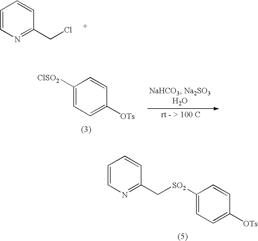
C1([ClSO2])=CC=C([OTs])C=C1.C1=CN=C(C[SO2]C2=CC=C([OTs])C=C2)C=C1.C1=CN=C(CCl)C=C1
